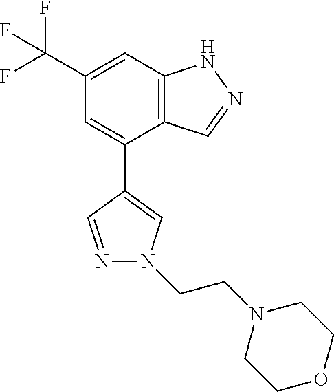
C1(C(F)(F)F)=CC2=C(C(C3=CN(CCN4CCOCC4)N=C3)=C1)C=NN2
